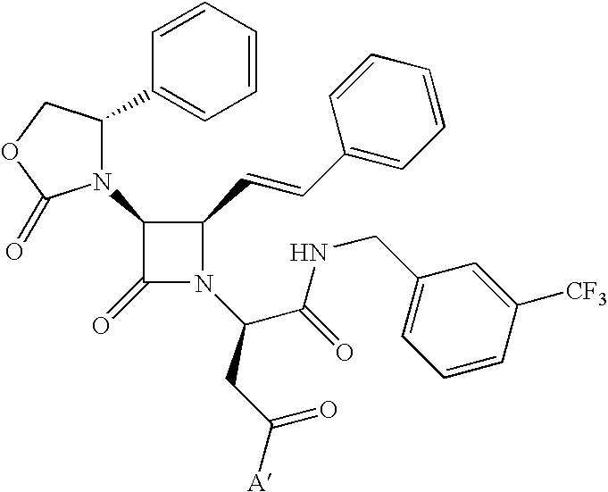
C1(C=CC2=CC=CC=C2)C(N2C(C3=CC=CC=C3)COC2=O)C(=O)N1C(C(=O)NCC1=CC=CC([CF3])=C1)CC([A])=O
